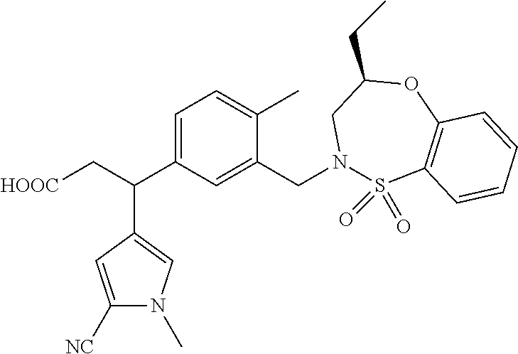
C1([NC])=CC(C(C[HOOC])C2=CC=C(C)C(CN3S(=O)(=O)C4=C(OC(CC)C3)C=CC=C4)=C2)=CN1C
